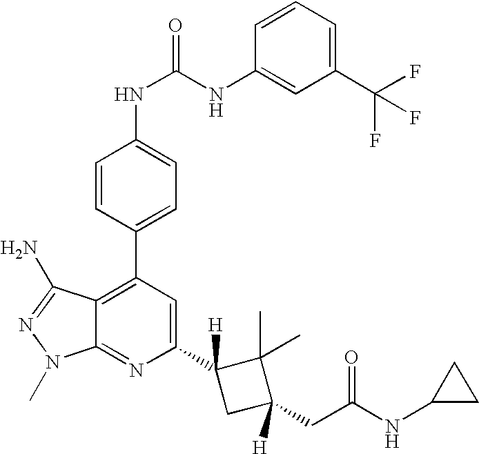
C1=CC(C2=C3C(=NC(C4([H])CC(CC(NC5CC5)=O)([H])C4(C)C)=C2)N(C)N=C3N)=CC=C1NC(=O)NC1=CC(C(F)(F)F)=CC=C1
